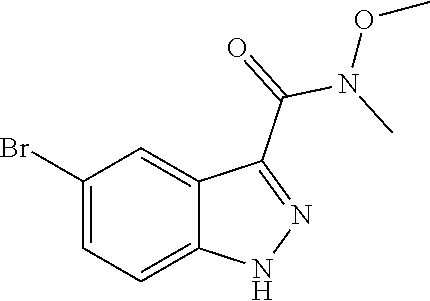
C1(Br)=CC=C2C(=C1)C(C(=O)N(C)OC)=NN2
